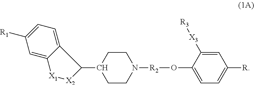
C1=C(O[R2]N2CCC(C3C4=CC=C([R1])C=C4[X1][X2]3)CC2)C([X3][R3])=CC([R])=C1
